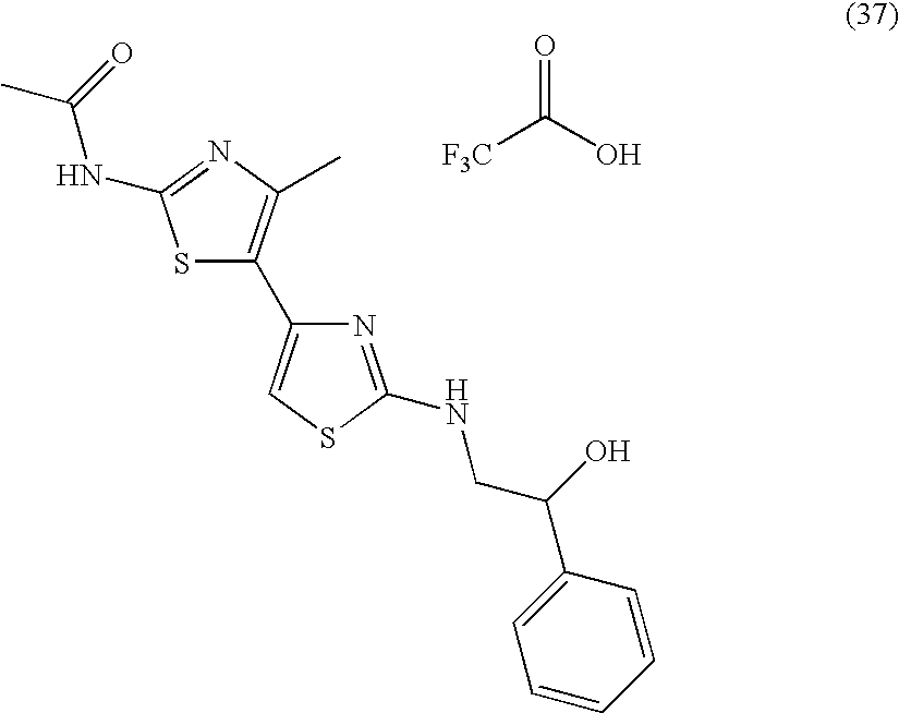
S1C(C2=CSC(NCC(C3=CC=CC=C3)O)=N2)=C(C)N=C1NC(C)=O.O=C(O)[F3C]
